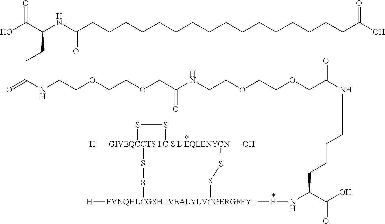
[GIVEQCCTS I C S L EQLENYCN]12([H])(O)(SS[FVNQHLCGSHLVEALYLVCGERGFFYT]([H])([E]NC(C(O)=O)CCCCNC(COCCOCCNC(COCCOCCNC(=O)CCC(C(O)=O)NC(CCCCCCCCCCCCCCCCC(O)=O)=O)=O)=O)SS1)SS2
